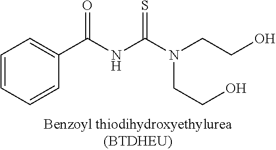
C1=CC=CC(C(NC(N(CCO)CCO)=S)=O)=C1
